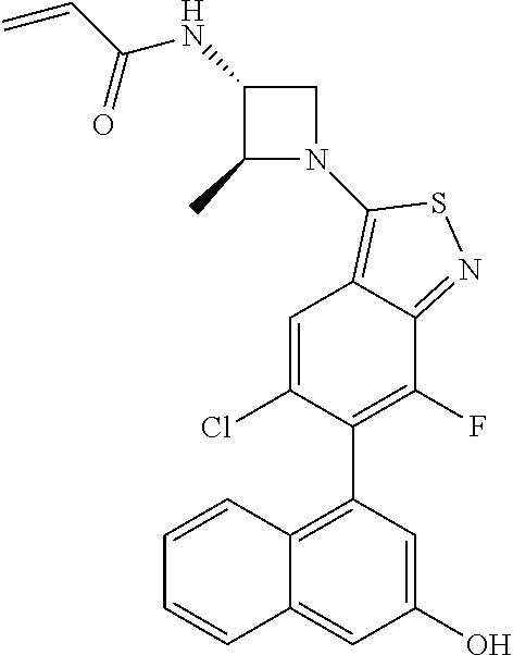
C1=CC2=C(C3=C(F)C4=NSC(N5CC(NC(C=C)=O)C5C)=C4C=C3Cl)C=C(O)C=C2C=C1
